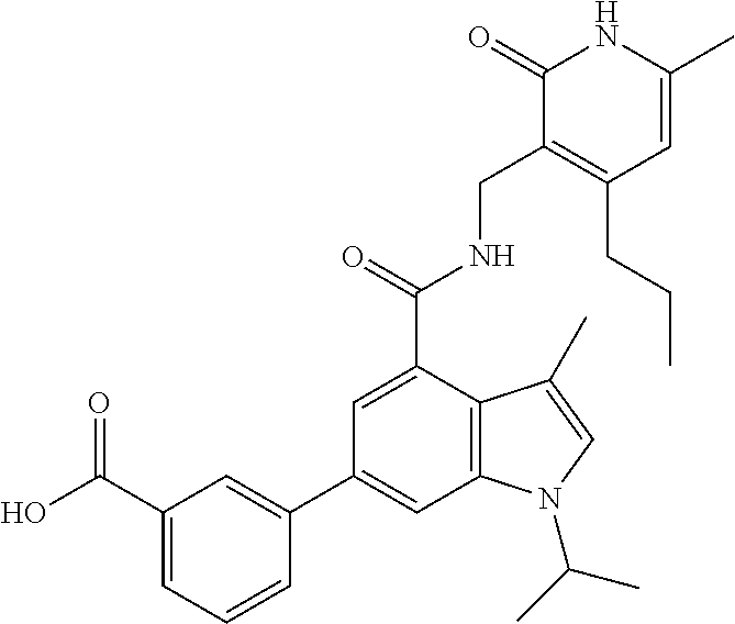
C1(C(O)=O)=CC=CC(C2=CC3=C(C(C(=O)NCC4=C(CCC)C=C(C)NC4=O)=C2)C(C)=CN3C(C)C)=C1
